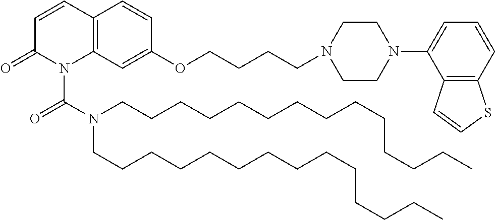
C12=C(C=C(OCCCCN3CCN(C4=CC=CC5=C4C=CS5)CC3)C=C1)N(C(N(CCCCCCCCCCCCCC)CCCCCCCCCCCCCC)=O)C(=O)C=C2
